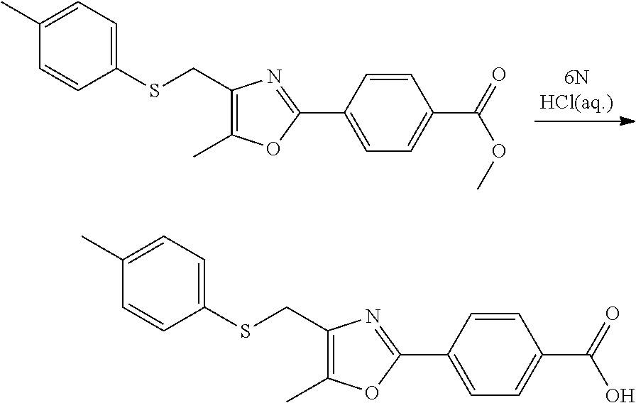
C1(CSC2=CC=C(C)C=C2)=C(C)OC(C2=CC=C(C(=O)OC)C=C2)=N1.C1(CSC2=CC=C(C)C=C2)=C(C)OC(C2=CC=C(C(=O)O)C=C2)=N1
